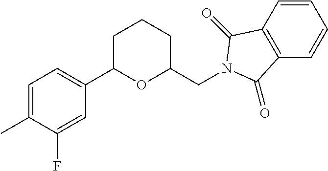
C1=C(C)C(F)=CC(C2OC(CN3C(=O)C4=C(C=CC=C4)C3=O)CCC2)=C1
